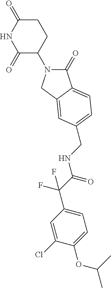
C1(=O)N(C2CCC(=O)NC2=O)CC2=CC(CNC(C(F)(F)C3=CC=C(OC(C)C)C(Cl)=C3)=O)=CC=C12
